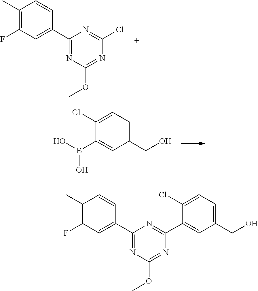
C1(C)=C(F)C=C(C2=NC(OC)=NC(Cl)=N2)C=C1.C1(Cl)=CC=C(CO)C=C1B(O)O.C1(C)=C(F)C=C(C2=NC(OC)=NC(C3=CC(CO)=CC=C3Cl)=N2)C=C1
